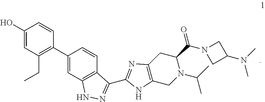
C1(O)=CC(CC)=C(C2=CC3=C(C=C2)C(C2=NC4=C(CN(C(C)C)C(C(=O)N5CC(N(C)C)C5)C4)N2)=NN3)C=C1
